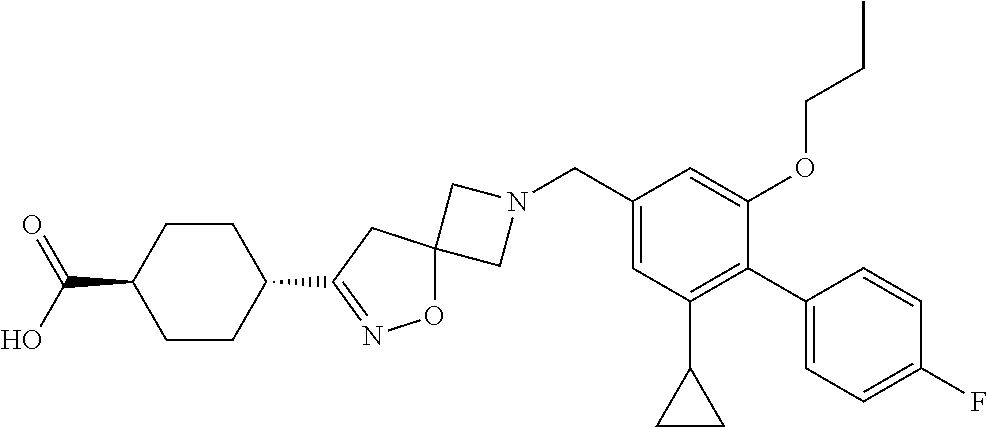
C1N(CC2=CC(C3CC3)=C(C3=CC=C(F)C=C3)C(OCCC)=C2)CC12ON=C(C1CCC(C(=O)O)CC1)C2
